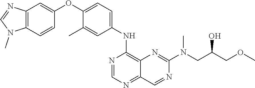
C12=C(C=CC(OC3=CC=C(NC4=C5C(=NC=N4)C=NC(N(CC(COC)O)C)=N5)C=C3C)=C1)N(C)C=N2
